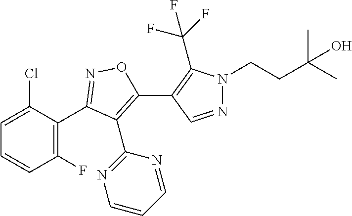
C1=C(Cl)C(C2=NOC(C3=C(C(F)(F)F)N(CCC(C)(C)O)N=C3)=C2C2=NC=CC=N2)=C(F)C=C1
